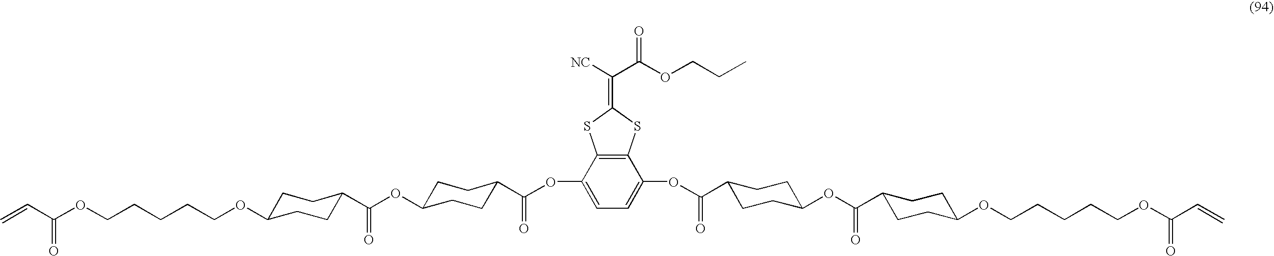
C12=C(C(OC(=O)C3CCC(OC(=O)C4CCC(OCCCCCOC(C=C)=O)CC4)CC3)=CC=C1OC(=O)C1CCC(OC(=O)C3CCC(OCCCCCOC(C=C)=O)CC3)CC1)SC(=C([NC])C(OCCC)=O)S2
